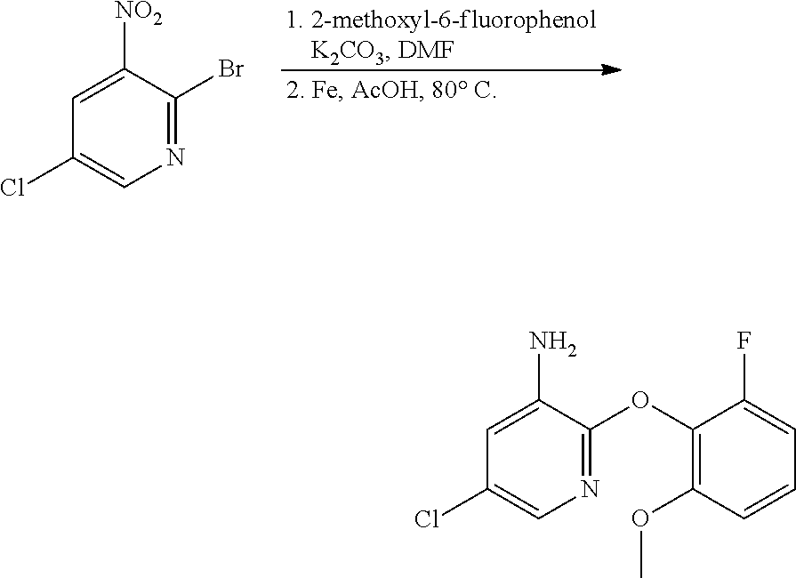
C1([NO2])=CC(Cl)=CN=C1Br.C1(N)=CC(Cl)=CN=C1OC1=C(OC)C=CC=C1F
